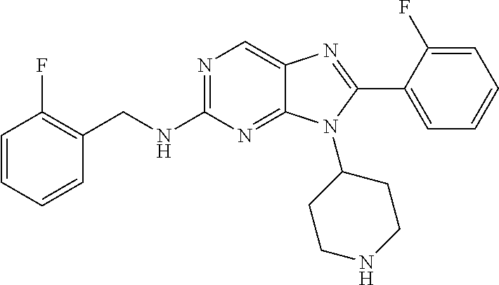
C1=CC=CC(CNC2=NC=C3C(=N2)N(C2CCNCC2)C(C2=CC=CC=C2F)=N3)=C1F
